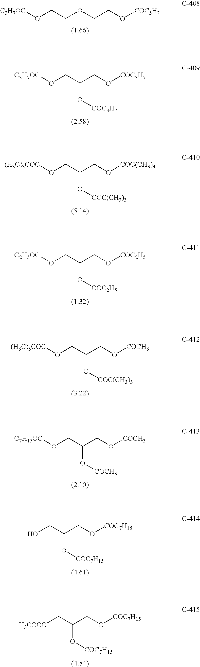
[C3H7OC]OCCOCCO[COC3H7].[C3H7OC]OCC(CO[COC3H7])O[COC3H7].[(H3C)3COC]OCC(CO[COC(CH3)3])O[COC(CH3)3].[C2H5OC]OCC(CO[COC2H5])O[COC2H5].[(H3C)3COC]OCC(CO[COCH3])O[COC(CH3)3].[C7H15OC]OCC(CO[COCH3])O[COCH3].OCC(CO[COC7H15])O[COC7H15].[H3COCO]CC(CO[COC7H15])O[COC7H15]
